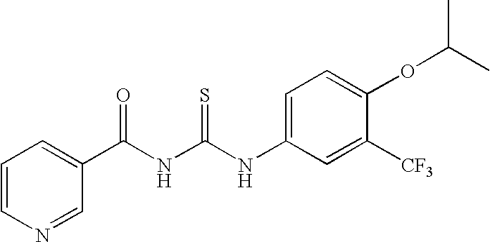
C1=CN=CC(C(NC(NC2=CC=C(OC(C)C)C([CF3])=C2)=S)=O)=C1
